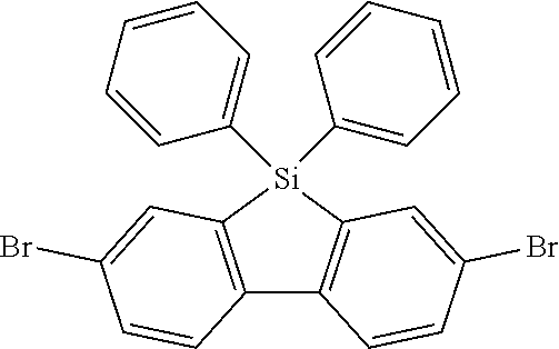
C12=C([Si](C3=CC=CC=C3)(C3=CC=CC=C3)C3=C1C=CC(Br)=C3)C=C(Br)C=C2
